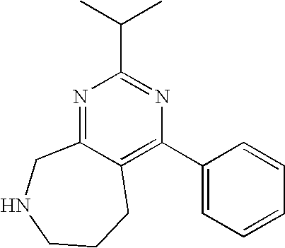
N1=C2C(=C(C3=CC=CC=C3)N=C1C(C)C)CCCNC2
